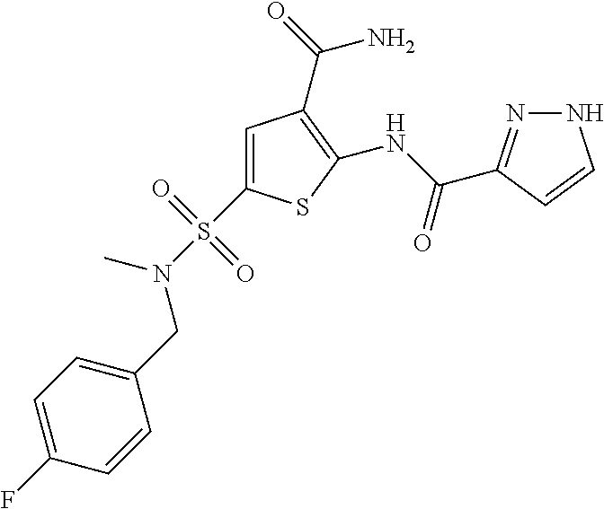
C1(NC(=O)C2=NNC=C2)=C(C(=O)N)C=C(S(N(CC2=CC=C(F)C=C2)C)(=O)=O)S1
